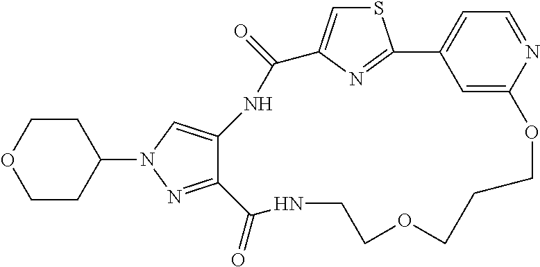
S1C=C2N=C1C1=CC=NC(=C1)OCCCOCCNC(=O)C1=NN(C3CCOCC3)C=C1NC2=O
